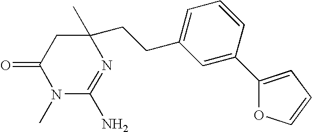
N1(C)C(N)=NC(C)(CCC2=CC=CC(C3=CC=CO3)=C2)CC1=O
